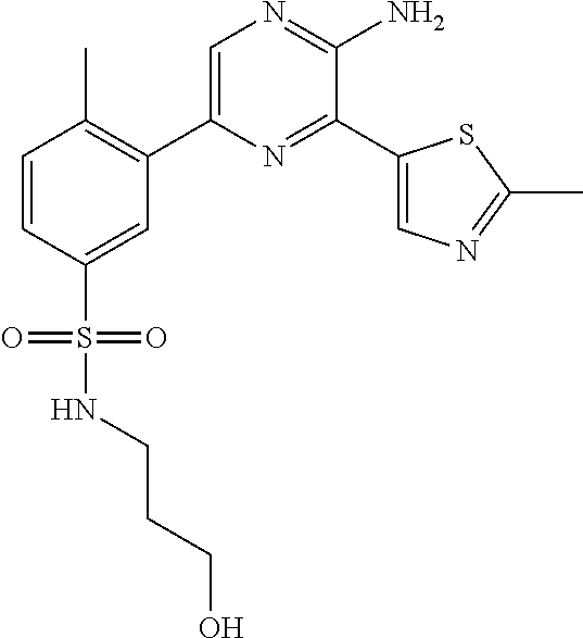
C1(C2=C(C)C=CC(S(=O)(=O)NCCCO)=C2)=CN=C(N)C(C2=CN=C(C)S2)=N1
